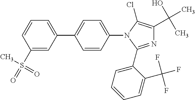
N1=C(C2=CC=CC=C2C(F)(F)F)N(C2=CC=C(C3=CC=CC(S(=O)(C)=O)=C3)C=C2)C(Cl)=C1C(O)(C)C
